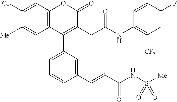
C12=C(C=C(Cl)C([Me])=C1)OC(=O)C(CC(NC1=C([CF3])C=C(F)C=C1)=O)=C2C1=CC=CC(C=CC(NS([Me])(=O)=O)=O)=C1
